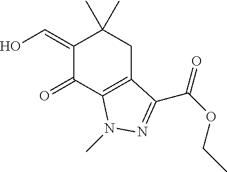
C1(=CO)C(=O)C2=C(CC1(C)C)C(C(=O)OCC)=NN2C
